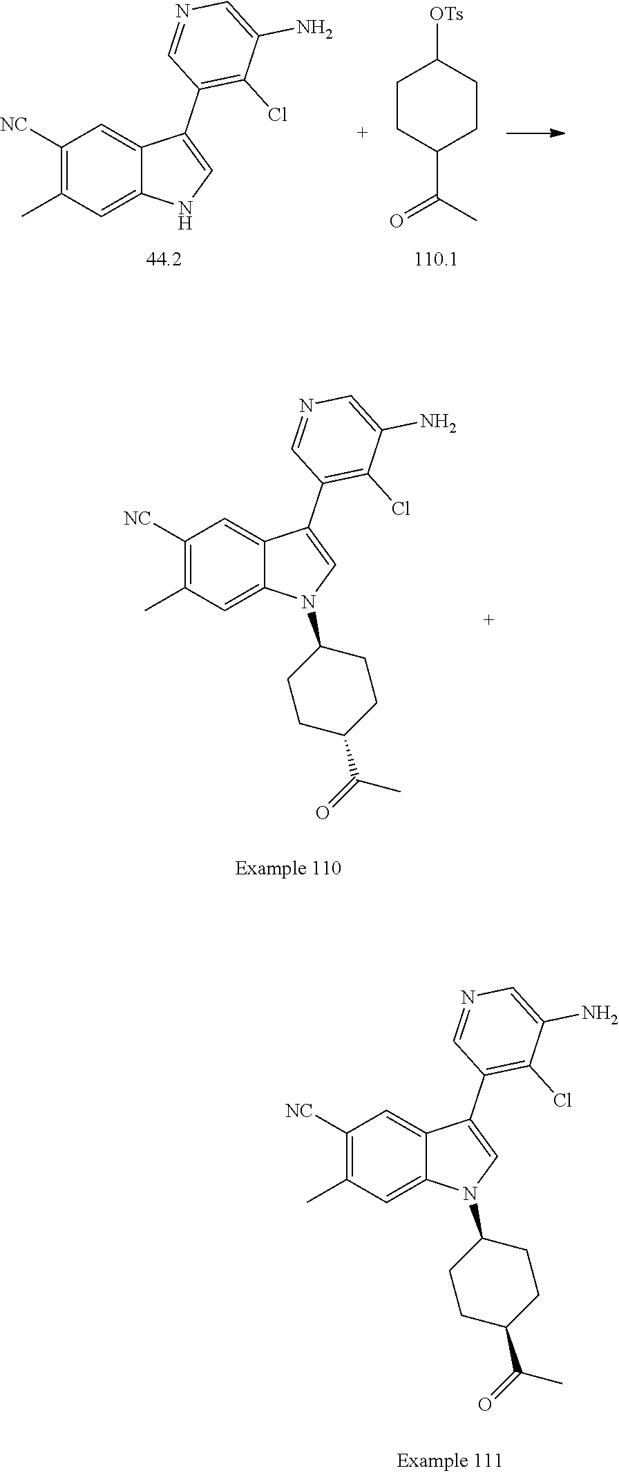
C1([NC])=C(C)C=C2C(=C1)C(C1=C(Cl)C(N)=CN=C1)=CN2.C1CC(C(=O)C)CCC1[OTs].C1([NC])=C(C)C=C2C(=C1)C(C1=C(Cl)C(N)=CN=C1)=CN2C1CCC(C(=O)C)CC1.C1([NC])=C(C)C=C2C(=C1)C(C1=C(Cl)C(N)=CN=C1)=CN2C1CCC(C(=O)C)CC1
